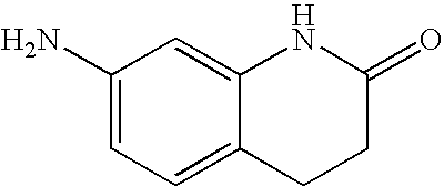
C1(N)=CC=C2C(=C1)NC(=O)CC2
